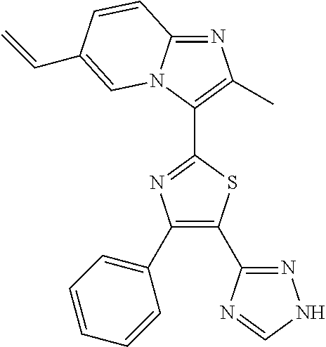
N1=C2N(C(C3=NC(C4=CC=CC=C4)=C(C4=NNC=N4)S3)=C1C)C=C(C=C)C=C2
